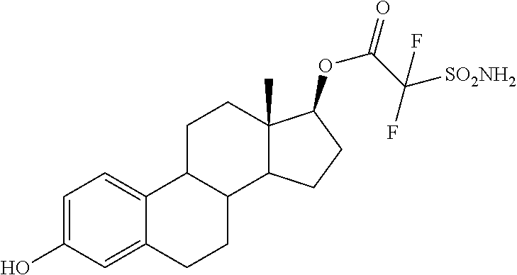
C12=CC(O)=CC=C1C1C(CC2)C2C(C)(CC1)C(OC(=O)C([SO2NH2])(F)F)CC2
